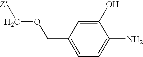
[Z]COCC1=CC=C(N)C(O)=C1
